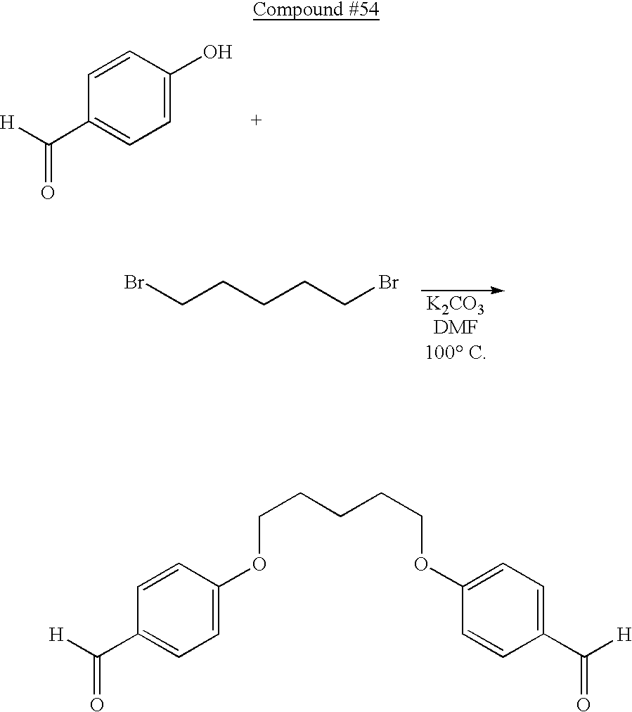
C1=CC(OCCCCCOC2=CC=C(C([H])=O)C=C2)=CC=C1C([H])=O.C1=CC(O)=CC=C1C([H])=O.BrCCCCCBr.[K2CO3].[DMF]
